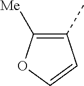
C1(C)=C([Me])OC=C1
